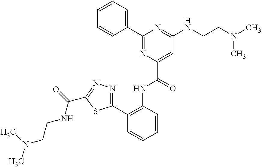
C1=CC=C(C2=NC(C(NC3=C(C4=NN=C(C(NCCN(C)C)=O)S4)C=CC=C3)=O)=CC(NCCN(C)C)=N2)C=C1
